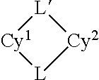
[L]1[Cy1][L][Cy2]1
